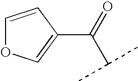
C1=CC(C(=O)C(C)C)=CO1
